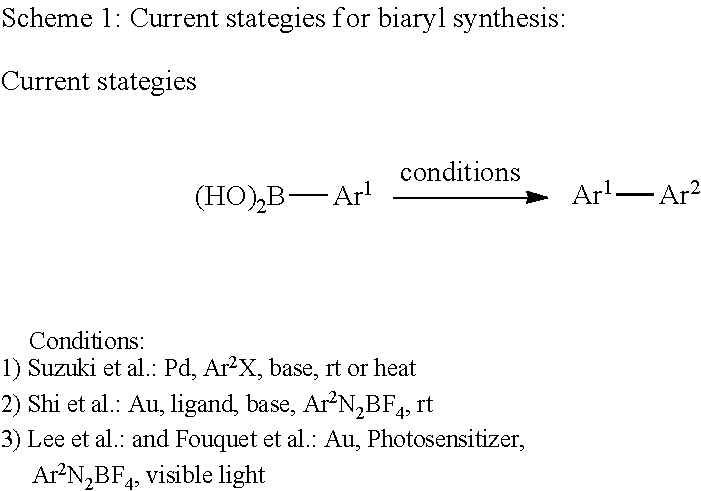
[(HO)2B][Ar1].[Ar1][Ar2]
